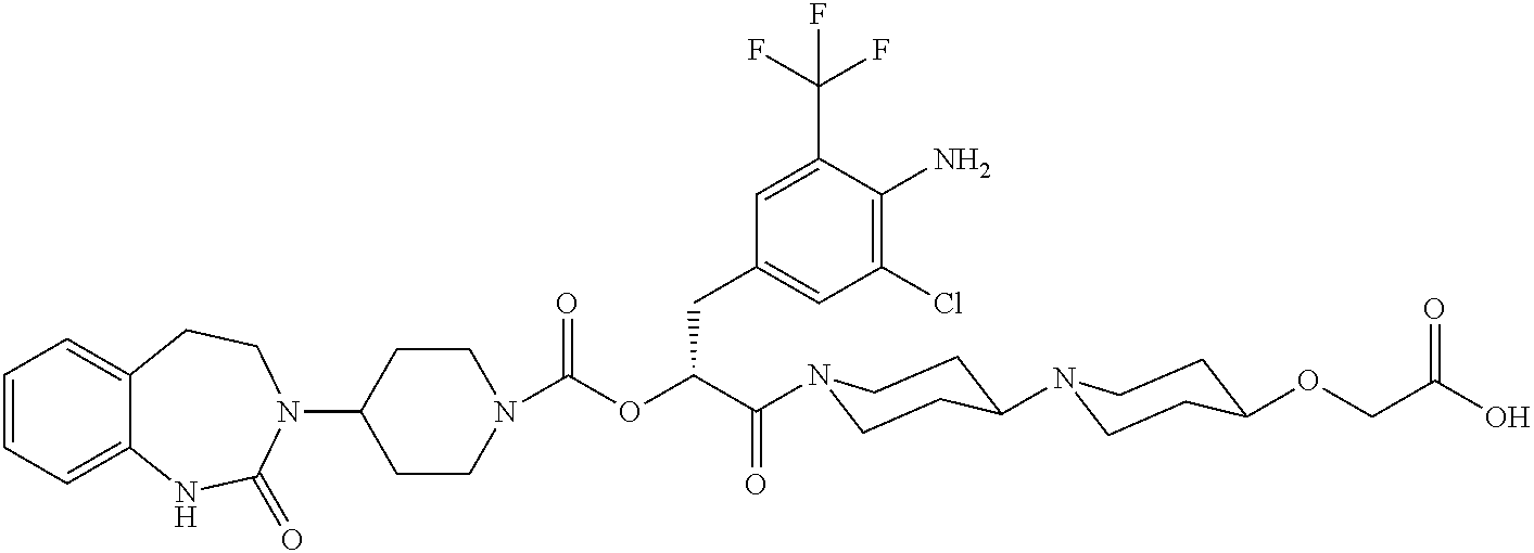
C1=CC=C2C(=C1)CCN(C1CCN(C(OC(C(=O)N3CCC(N4CCC(OCC(O)=O)CC4)CC3)CC3=CC(Cl)=C(N)C(C(F)(F)F)=C3)=O)CC1)C(=O)N2
